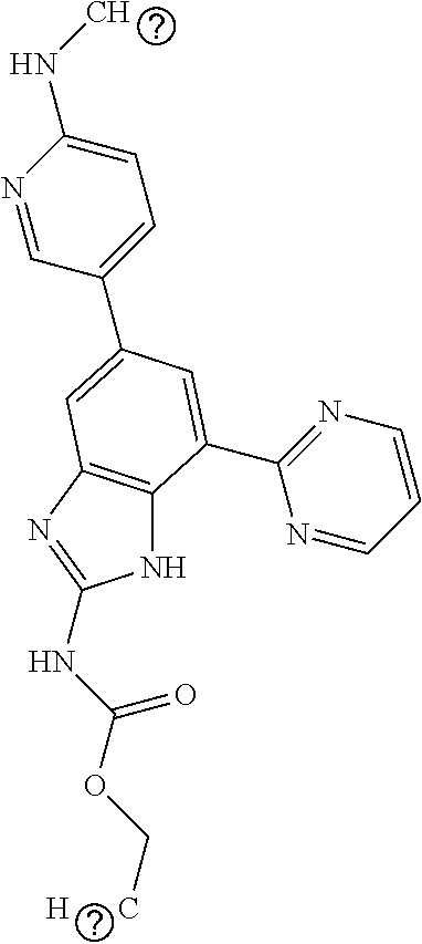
N1C2=C(N=C1NC(OC[H      C])=O)C=C(C1=CC=C(NC)N=C1)C=C2C1=NC=CC=N1
